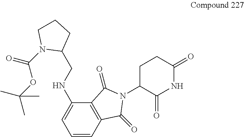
C1=CC2=C(C(NCC3CCCN3C(=O)OC(C)(C)C)=C1)C(=O)N(C1C(=O)NC(=O)CC1)C2=O
